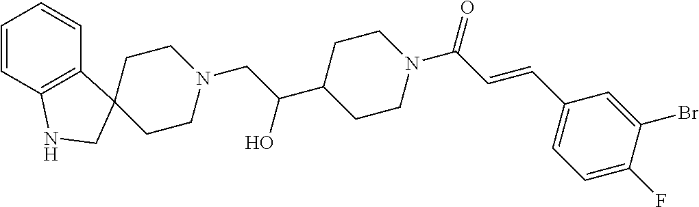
C1=CC2=C(C=C1)C1(CN2)CCN(CC(C2CCN(C(C=CC3=CC=C(F)C(Br)=C3)=O)CC2)O)CC1
